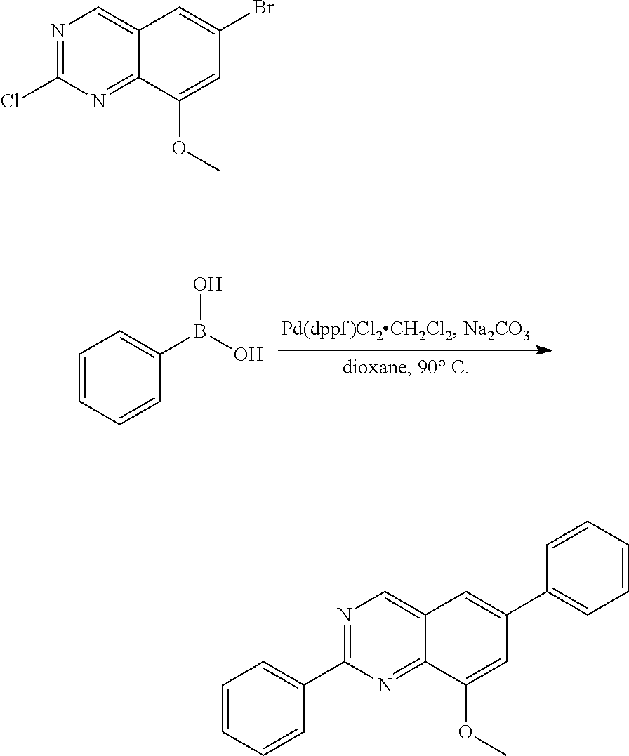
N1=C(Cl)N=C2C(=C1)C=C(Br)C=C2OC.C1=CC=CC(B(O)O)=C1.N1=C(C2=CC=CC=C2)N=C2C(=C1)C=C(C1=CC=CC=C1)C=C2OC
